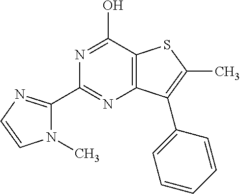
C1(C2=NC3=C(C(O)=N2)SC(C)=C3C2=CC=CC=C2)=NC=CN1C
